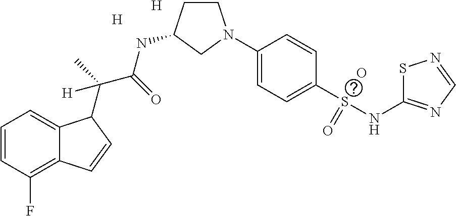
C1=CC(F)=C2C(=C1)C(C(C(NC1CCN(C3=CC=C(S(NC4=NC=NS4)=O)C=C3)C1)=O)(C)[H])C=C2.[H].[H].O
